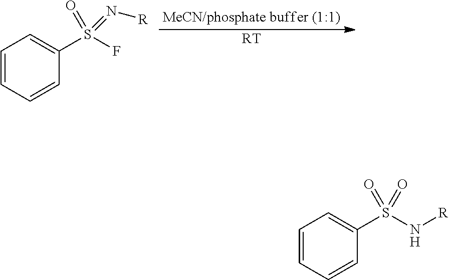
[RT].C1=CC=CC(S(F)(=O)=N[R])=C1.C1=CC=CC(S(N[R])(=O)=O)=C1
